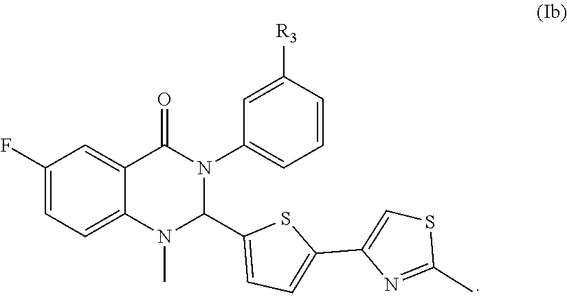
C1(F)=CC=C2C(=C1)C(=O)N(C1=CC=CC([R3])=C1)C(C1=CC=C(C3=CSC(C)=N3)S1)N2C
